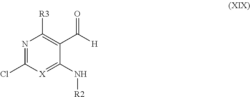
N1=C(Cl)[X]=C(N[R2])C(C([H])=O)=C1[R3]
